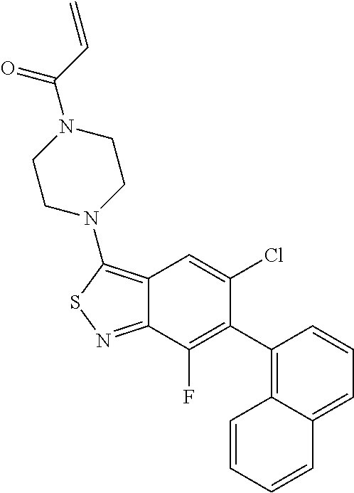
C12=C(N3CCN(C(=O)C=C)CC3)SN=C1C(F)=C(C1=C3C(=CC=C1)C=CC=C3)C(Cl)=C2
